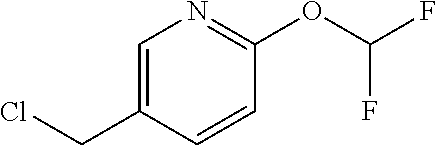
C1=C(CCl)C=CC(OC(F)F)=N1
